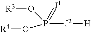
[R3]OP(=[J1])([J2][H])O[R4]
